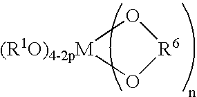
O1[(R1O)4-2pM]O[R6]1
